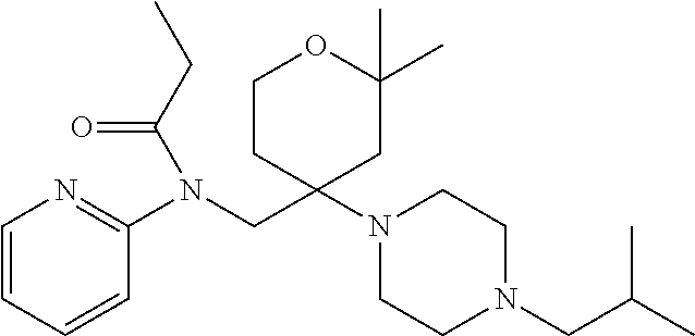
C1=CC=CC(N(CC2(N3CCN(CC(C)C)CC3)CC(C)(C)OCC2)C(CC)=O)=N1
